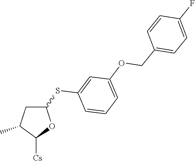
C1(SC2=CC(OCC3=CC=C(F)C=C3)=CC=C2)CC(C)C([Cs])O1
